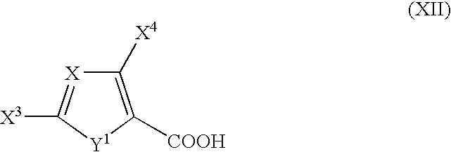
C1([X4])=C([COOH])[Y1]C([X3])=[X]1
